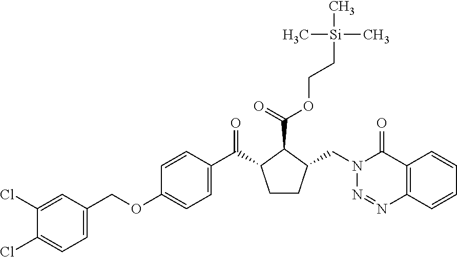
C1(OCC2=CC=C(Cl)C(Cl)=C2)=CC=C(C(C2CCC(CN3N=NC4=C(C3=O)C=CC=C4)C2C(=O)OCC[Si](C)(C)C)=O)C=C1
